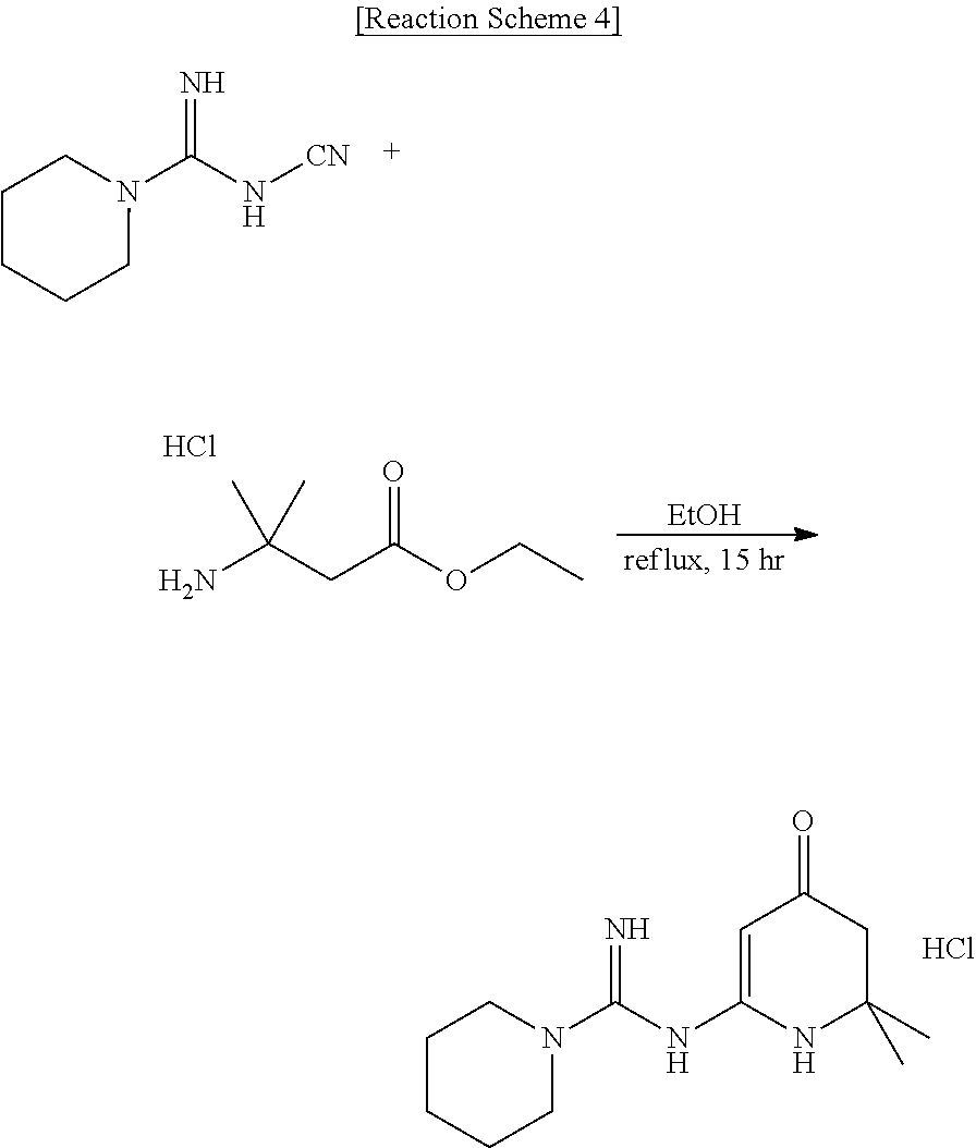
C1(C)(C)NC(NC(N2CCCCC2)=N)=CC(=O)C1.Cl.[CN]NC(N1CCCCC1)=N.O=C(OCC)CC(N)(C)C.Cl.[EtOH]
